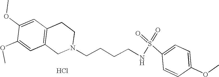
C1=C(OC)C(OC)=CC2=C1CCN(CCCCNS(=O)(=O)C1=CC=C(OC)C=C1)C2.Cl
